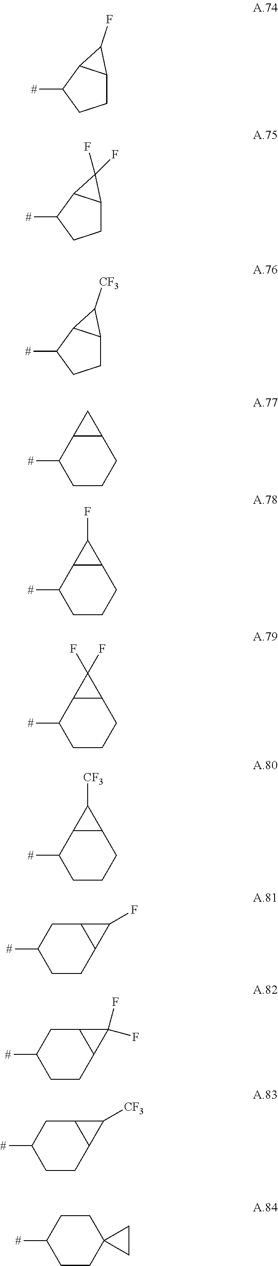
[#]C1CCC2C1C2F.[#]C1CCC2C1C2(F)F.[#]C1CCC2C1C2[CF3].C1CCC2C(C1[#])C2.C1CCC2C(C1[#])C2F.C1CCC2C(C1[#])C2(F)F.C1CCC2C(C1[#])C2[CF3].C1CC2C(CC1[#])C2F.C1CC2C(CC1[#])C2(F)F.C1CC2C(CC1[#])C2[CF3].C1CC2(CCC1[#])CC2
